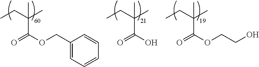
CCC(C)(C)C(OCCO)=O.CCC(C)(C)C(O)=O.CCC(C)(C)C(OCC1=CC=CC=C1)=O
